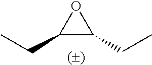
O1C(CC)C1CC
